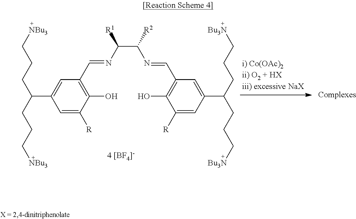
C1(C=NC(C([R2])N=CC2=C(O)C([R])=CC(C(CCC[Bu3N])CCC[Bu3N])=C2)[R1])=C(O)C([R])=CC(C(CCC[NBu3])CCC[NBu3])=C1
